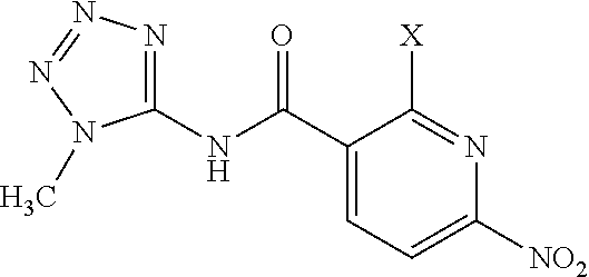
C1=C(C(NC2=NN=NN2C)=O)C([X])=NC([NO2])=C1
